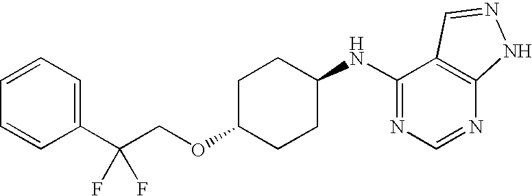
C1=CC=C(C(COC2CCC(NC3=NC=NC4=C3C=NN4)CC2)(F)F)C=C1
